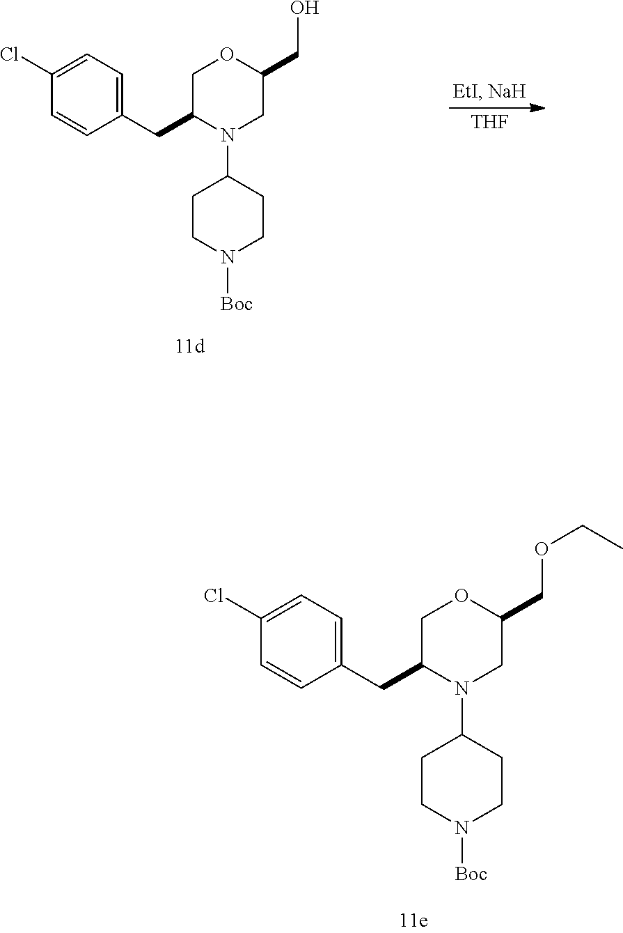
C1(Cl)=CC=C(CC2N(C3CCN([Boc])CC3)CC(CO)OC2)C=C1.[THF].C1(Cl)=CC=C(CC2N(C3CCN([Boc])CC3)CC(COCC)OC2)C=C1
